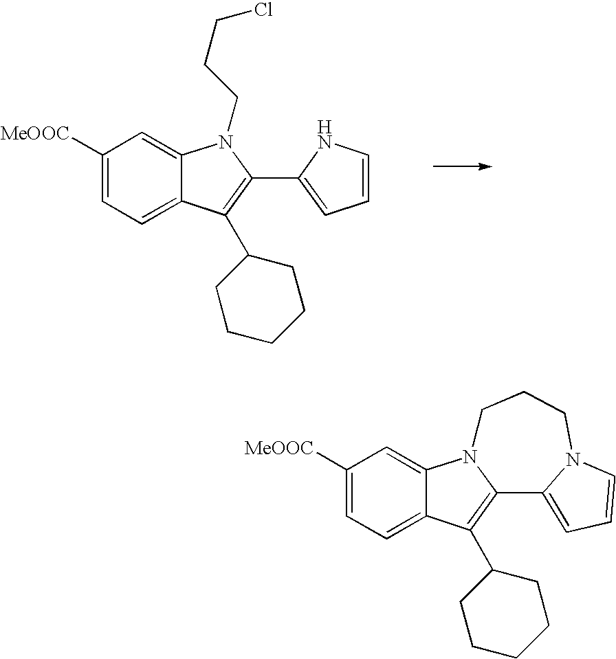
C1([MeOOC])=CC=C2C(=C1)N(CCCCl)C(C1=CC=CN1)=C2C1CCCCC1.[MeOOC]C1=CC=C2C(=C1)N1C(=C2C2CCCCC2)C2=CC=CN2CCC1
